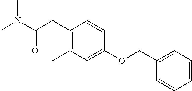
C(=O)(CC1=C(C)C=C(OCC2=CC=CC=C2)C=C1)N(C)C
